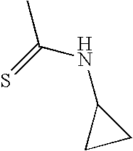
CC(NC1CC1)=S
